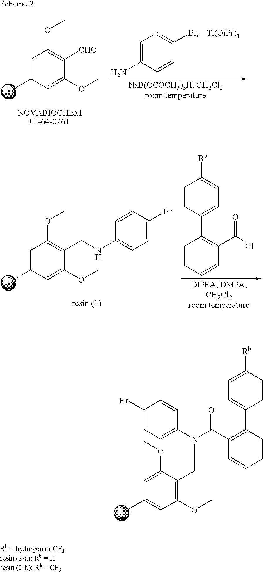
C1=C(OC)C(CN(C2=CC=C(Br)C=C2)C(=O)C2=C(C3=CC=C([Rb])C=C3)C=CC=C2)=C(OC)C=C1C.CC1=CC(OC)=C([CHO])C(OC)=C1.[Ti(OiPr)4].C1(N)=CC=C(Br)C=C1.C1=C(C)C=C(OC)C(CNC2=CC=C(Br)C=C2)=C1OC.C1=CC([Rb])=CC=C1C1=C(C(Cl)=O)C=CC=C1
